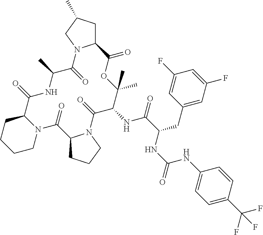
N12C(CCCC1)C(=O)NC(C)C(=O)N1C(CC(C)C1)C(=O)OC(C)(C)C(NC(C(NC(NC1=CC=C(C(F)(F)F)C=C1)=O)CC1=CC(F)=CC(F)=C1)=O)C(=O)N1C(C2=O)CCC1
